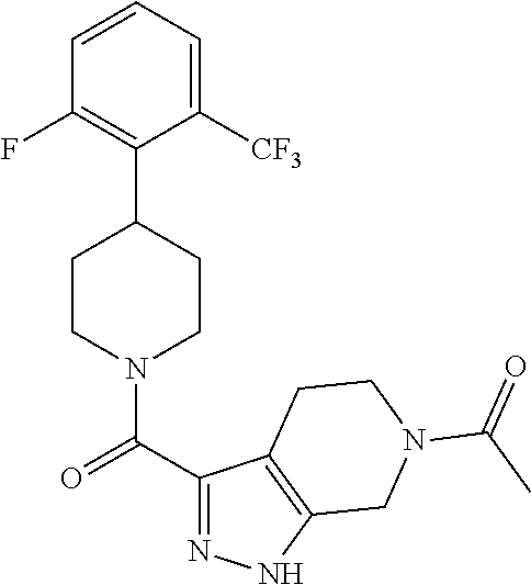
C1=CC=C([CF3])C(C2CCN(C(C3=NNC4=C3CCN(C(C)=O)C4)=O)CC2)=C1F
